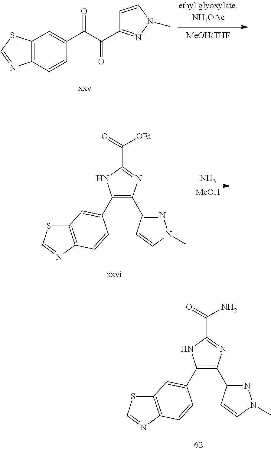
C12=C(C=C(C(C(C3=NN(C)C=C3)=O)=O)C=C1)SC=N2.[MeOH/THF].C1(C2=CC3=C(N=CS3)C=C2)=C(C2=NN(C)C=C2)N=C(C(=O)[OEt])N1.[MeOH].N.C1(C2=CC3=C(N=CS3)C=C2)=C(C2=NN(C)C=C2)N=C(C(=O)N)N1
